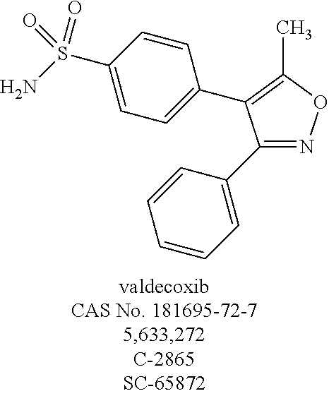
C1(C2=CC=CC=C2)=NOC(C)=C1C1=CC=C(S(N)(=O)=O)C=C1
